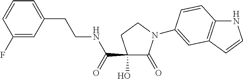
C1(O)(C(=O)NCCC2=CC=CC(F)=C2)C(=O)N(C2=CC3=C(NC=C3)C=C2)CC1
